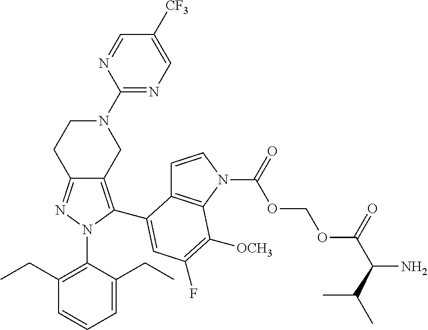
C12=NN(C3=C(CC)C=CC=C3CC)C(C3=CC(F)=C([OCH3])C4=C3C=CN4C(OCOC(C(N)C(C)C)=O)=O)=C1CN(C1=NC=C([CF3])C=N1)CC2
